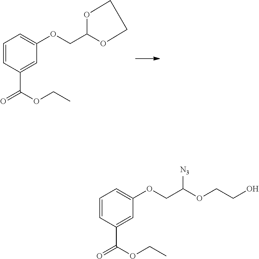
C1=CC(C(OCC)=O)=CC(OCC2OCCO2)=C1.C1=CC(C(OCC)=O)=CC(OCC([N3])OCCO)=C1
